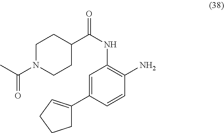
C1=C(C2=CCCC2)C=CC(N)=C1NC(=O)C1CCN(C(C)=O)CC1
